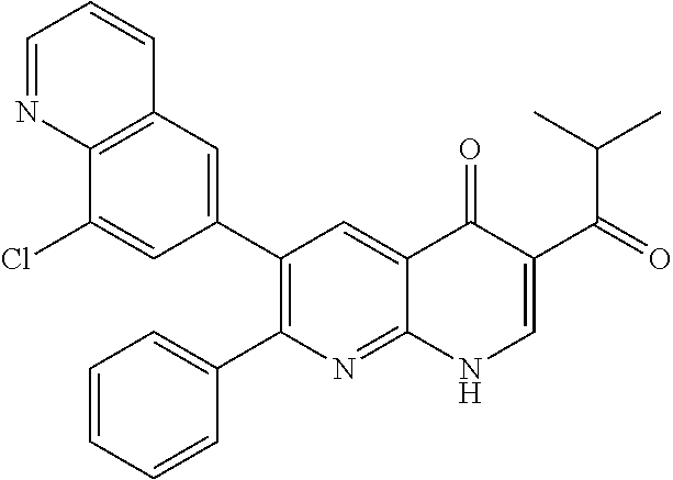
C12=C(C=C(C3=C(C4=CC=CC=C4)N=C4C(=C3)C(=O)C(C(=O)C(C)C)=CN4)C=C1Cl)C=CC=N2
